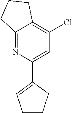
C12=NC(C3=CCCC3)=CC(Cl)=C1CCC2
